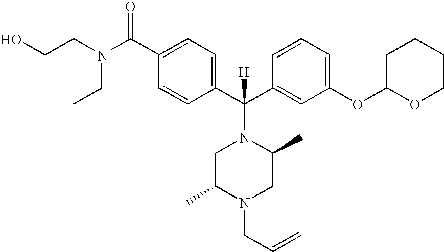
OCCN(CC)C(C1=CC=C(C(C2=CC(OC3OCCCC3)=CC=C2)([H])N2CC(C)N(CC=C)CC2C)C=C1)=O
